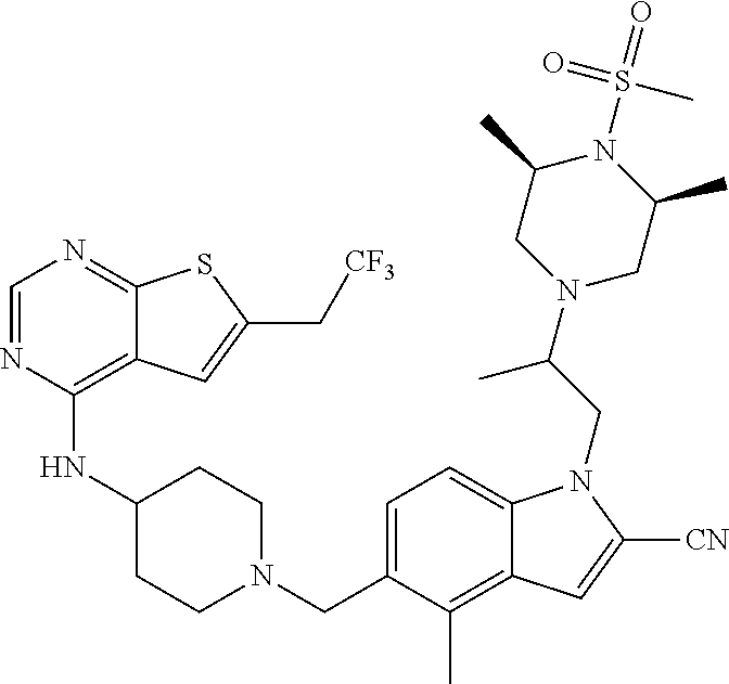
C1=NC(NC2CCN(CC3=CC=C4C(=C3C)C=C([CN])N4CC(N3CC(C)N(S(=O)(=O)C)C(C)C3)C)CC2)=C2C(=N1)SC(C[CF3])=C2
